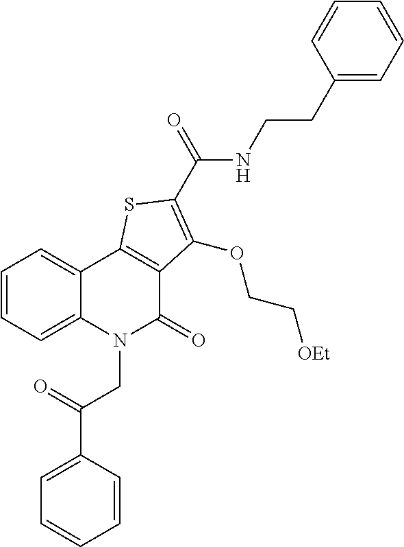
C1(C(=O)CN2C(=O)C3=C(C4=CC=CC=C24)SC(C(NCCC2=CC=CC=C2)=O)=C3OCC[OEt])=CC=CC=C1
